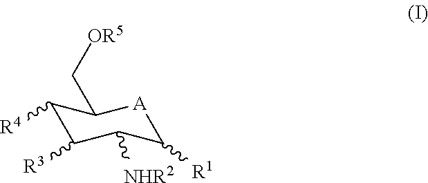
C1([R4])C([R3])C([NHR2])C([R1])[A]C1C[OR5]
